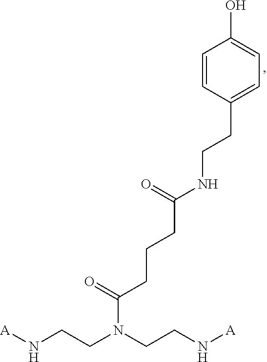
[A]NCCN(CCN[A])C(=O)CCCC(NCCC1=CC=C(O)C=C1)=O
